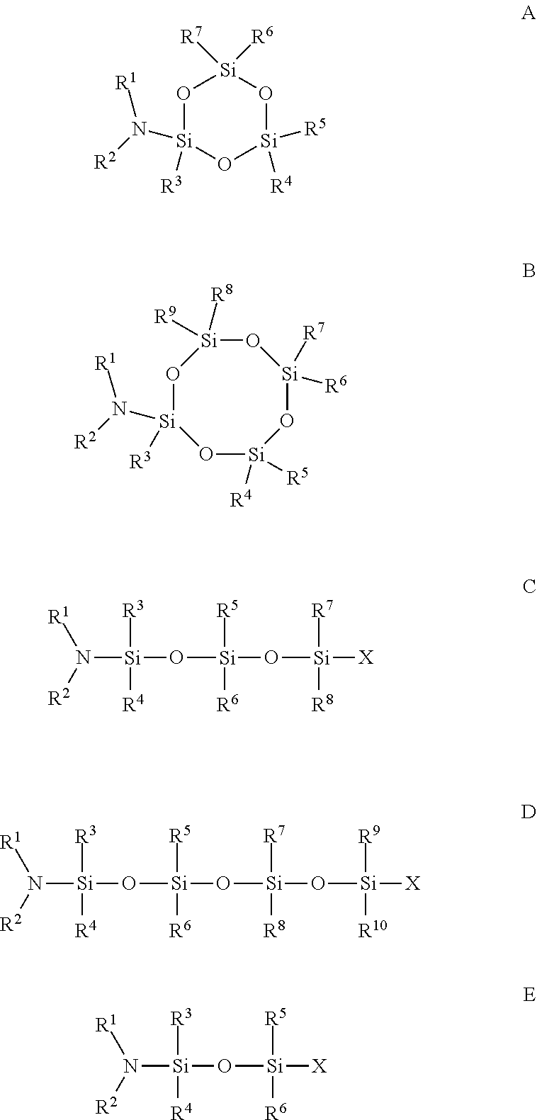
N([Si](O[Si](O[Si](O[Si]([X])([R9])[R10])([R7])[R8])([R5])[R6])([R3])[R4])([R2])[R1].O1[Si]([R3])(N([R2])[R1])O[Si]([R4])([R5])O[Si]1([R7])[R6].O1[Si](N([R2])[R1])([R3])O[Si]([R4])([R5])O[Si]([R7])([R6])O[Si]1([R9])[R8].N([Si](O[Si](O[Si]([X])([R7])[R8])([R5])[R6])([R3])[R4])([R2])[R1].N([Si](O[Si]([X])([R5])[R6])([R3])[R4])([R2])[R1]
